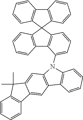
C1=CC=CC2=C1C1(C3=C2C=CC=C3)C2=C(C3=C1C=CC=C3N1C3=C(C=C4C5=C(C=CC=C5)C(C)(C)C4=C3)C3=C1C=CC=C3)C=CC=C2
